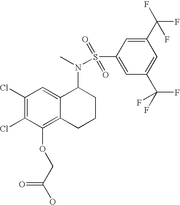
C1(Cl)=C(Cl)C(OCC(O)=O)=C2C(=C1)C(N(S(C1=CC(C(F)(F)F)=CC(C(F)(F)F)=C1)(=O)=O)C)CCC2
